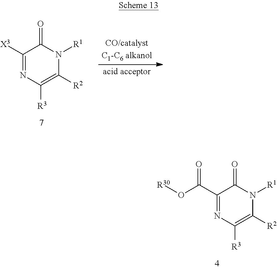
O(C(C1=NC([R3])=C([R2])N([R1])C1=O)=O)[R30].[X3]C1=NC([R3])=C([R2])N([R1])C1=O
